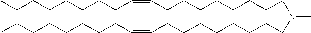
C(CC=CCCCCCCCCN(CCCCCCCCC=CCCCCCCCC)C)CCCCCC
